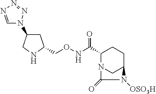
C1C(CONC(C2N3CC(CC2)N([OSO3H])C3=O)=O)NCC1N1C=NN=N1
